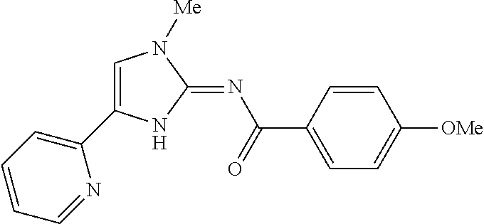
C1=C(C2=CC=CC=N2)NC(=NC(=O)C2=CC=C([OMe])C=C2)N1[Me]
